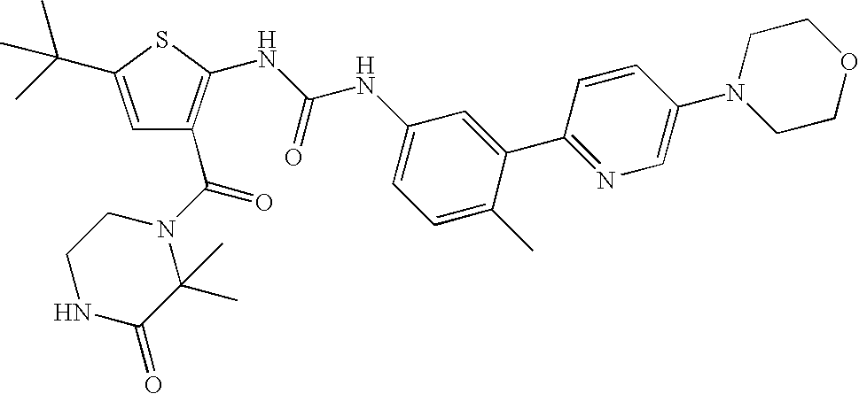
C1=C(C(C)(C)C)SC(NC(NC2=CC=C(C)C(C3=NC=C(N4CCOCC4)C=C3)=C2)=O)=C1C(N1CCNC(=O)C1(C)C)=O
